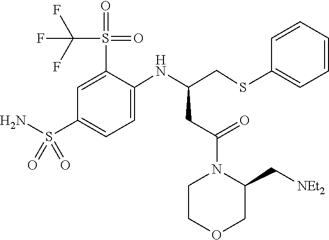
C1(S(N)(=O)=O)=CC=C(NC(CSC2=CC=CC=C2)CC(N2CCOCC2C[NEt2])=O)C(S(C(F)(F)F)(=O)=O)=C1
